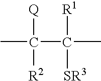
C(C)([Q])([R2])C([R1])([SR3])C
